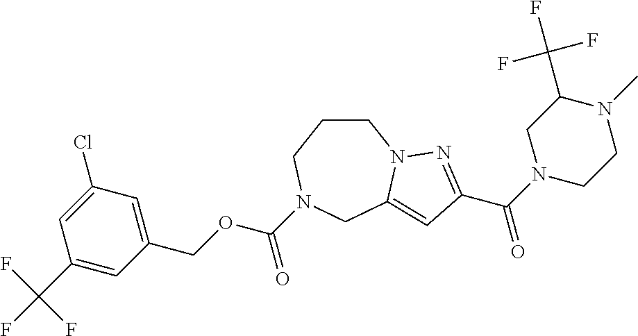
C1CCN(C(OCC2=CC(Cl)=CC(C(F)(F)F)=C2)=O)CC2=CC(C(N3CCN(C)C(C(F)(F)F)C3)=O)=NN12
